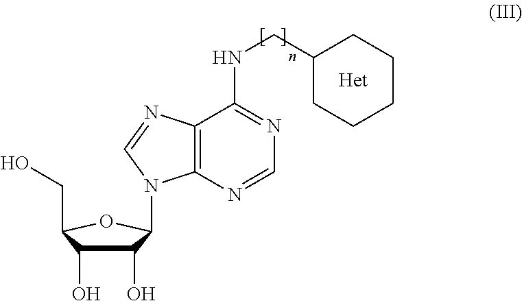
C1(O)C(O)C(CO)OC1N1C2=C(C(NCC3CCCCC3)=NC=N2)N=C1
